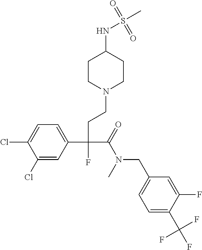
C1(Cl)=CC(C(CCN2CCC(NS(C)(=O)=O)CC2)(C(=O)N(CC2=CC=C(C(F)(F)F)C(F)=C2)C)F)=CC=C1Cl
